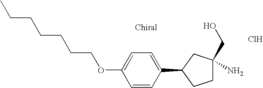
C1=CC(C2CCC(N)(CO)C2)=CC=C1OCCCCCCC.Cl
